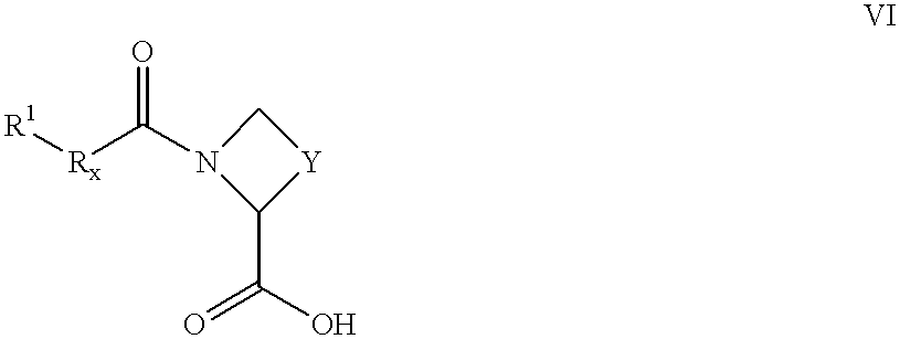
C1N(C([Rx][R1])=O)C(C(=O)O)[Y]1
